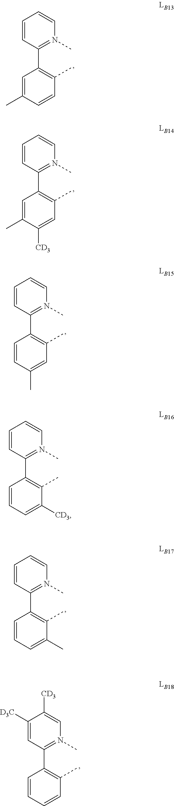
C1=CN(C)=C(C2=C(C)C=CC(C)=C2)C=C1.C1=CN(C)=C(C2=C(C)C=C([CD3])C(C)=C2)C=C1.C1=CN(C)=C(C2=C(C)C=C(C)C=C2)C=C1.C1=CC(C2=C(C)C(C)=CC=C2)=N(C)C=C1.C1([CD3])=CN(C)=C(C2=C(C)C=CC=C2)C=C1[D3C].C1=CN(C)=C(C2=C(C)C([CD3])=CC=C2)C=C1
